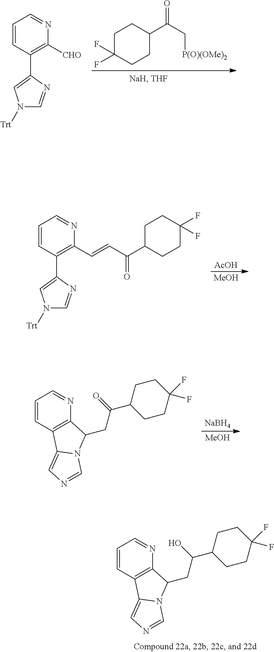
C1C(F)(F)CCC(C(=O)C[P(O)(OMe)2])C1.C1=CC(C2=CN([Trt])C=N2)=C([CHO])N=C1.[MeOH].[AcOH].C1=CC(C2=CN([Trt])C=N2)=C(C=CC(C2CCC(F)(F)CC2)=O)N=C1.C1=CC2=C(N=C1)C(CC(C1CCC(F)(F)CC1)O)N1C2=CN=C1.[MeOH].[NaBH4].C1=CC2=C(N=C1)C(CC(C1CCC(F)(F)CC1)=O)N1C2=CN=C1
